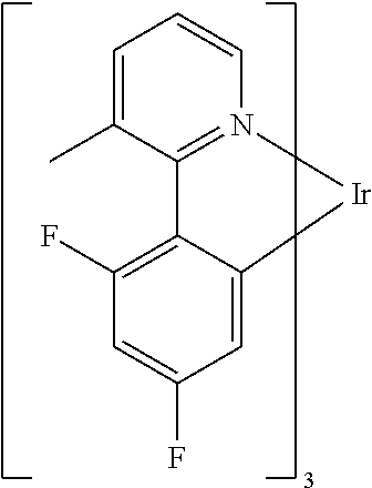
C12=CC(F)=CC(F)=C1C1=N(C=CC=C1C)[Ir]2
